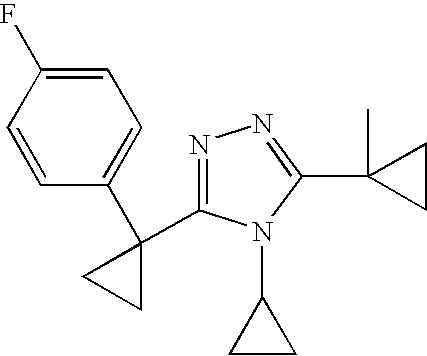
C1=C(F)C=CC(C2(C3=NN=C(C4(C)CC4)N3C3CC3)CC2)=C1
